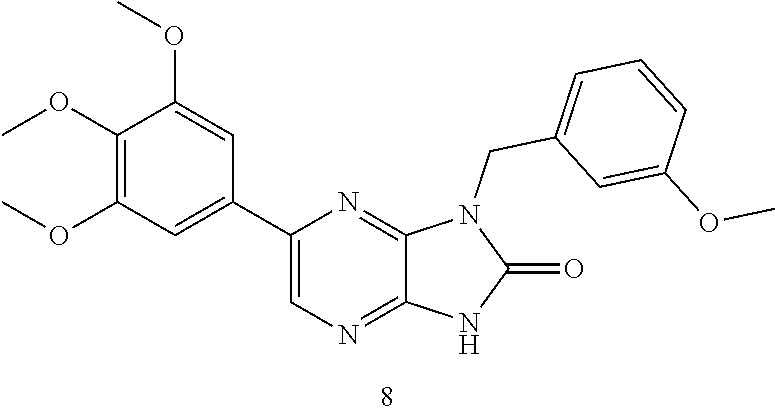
C1(CN2C(=O)NC3=NC=C(C4=CC(OC)=C(OC)C(OC)=C4)N=C23)=CC=CC(OC)=C1
